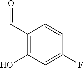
C1(C=O)=C(O)C=C(F)C=C1
